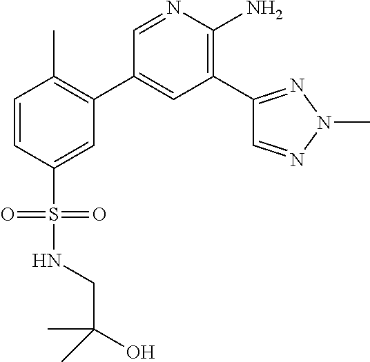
C1=CC(S(NCC(O)(C)C)(=O)=O)=CC(C2=CC(C3=NN(C)N=C3)=C(N)N=C2)=C1C
